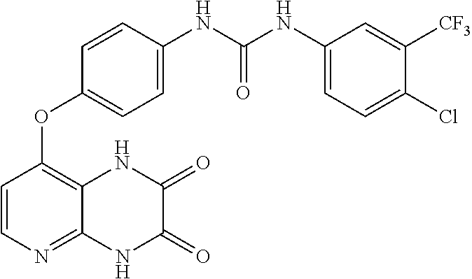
C1=CC(NC(NC2=CC=C(Cl)C([CF3])=C2)=O)=CC=C1OC1=C2C(=NC=C1)NC(=O)C(=O)N2
